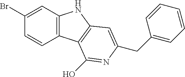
C1(Br)=CC2=C(C=C1)C1=C(N2)C=C(CC2=CC=CC=C2)N=C1O
